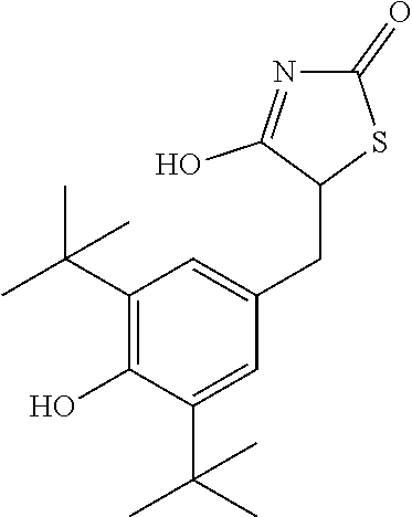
C1(=O)N=C(O)C(CC2=CC(C(C)(C)C)=C(O)C(C(C)(C)C)=C2)S1
